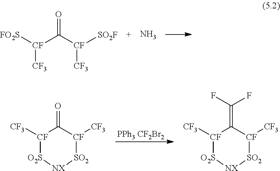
[CF](C([CF]([SO2F])[CF3])=O)([FO2S])[CF3].N.[PPh3 CF2Br2].[CF]1([CF3])C(=O)[CF]([CF3])[O2S][NX][SO2]1.[CF]1([CF3])C(=C(F)F)[CF]([CF3])[O2S][NX][SO2]1
